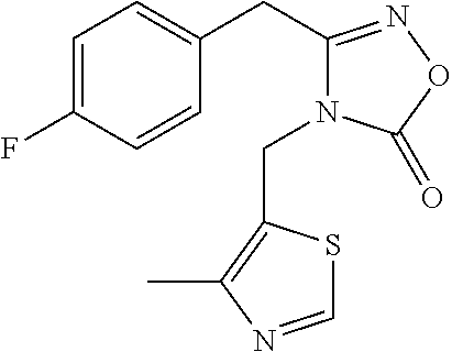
C1=C(F)C=CC(CC2=NOC(=O)N2CC2=C(C)N=CS2)=C1
